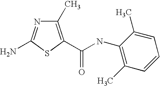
NC1=NC(C)=C(C(=O)NC2=C(C)C=CC=C2C)S1
